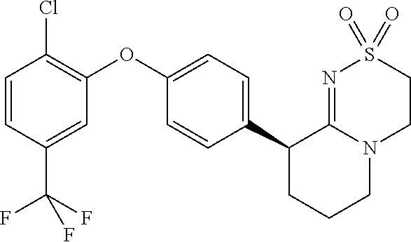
C1(C2CCCN3C2=NS(=O)(=O)CC3)=CC=C(OC2=C(Cl)C=CC(C(F)(F)F)=C2)C=C1
